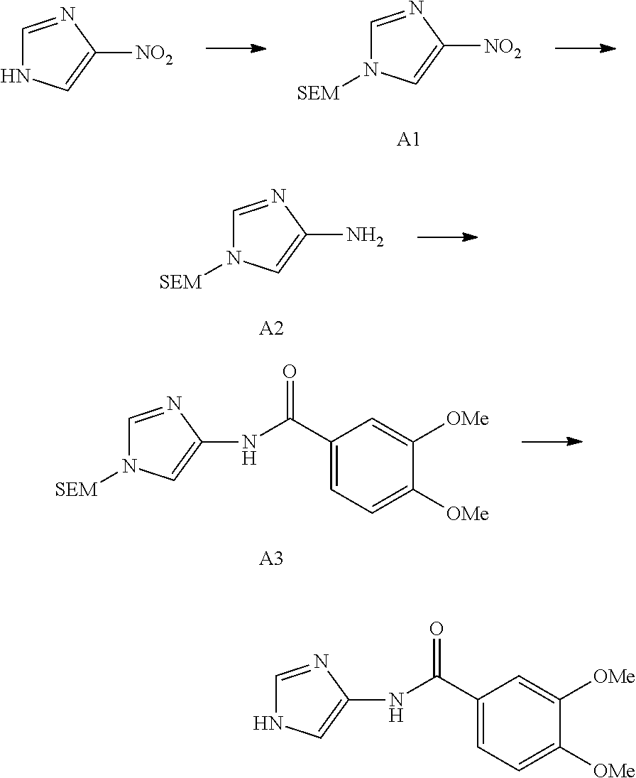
C1=NC([NO2])=CN1.C1=NC([NO2])=CN1[SEM].[A1].C1=NC(N)=CN1[SEM].[A2].C1=NC(NC(C2=CC=C([OMe])C([OMe])=C2)=O)=CN1[SEM].[A3].C1=NC(NC(C2=CC=C([OMe])C([OMe])=C2)=O)=CN1
